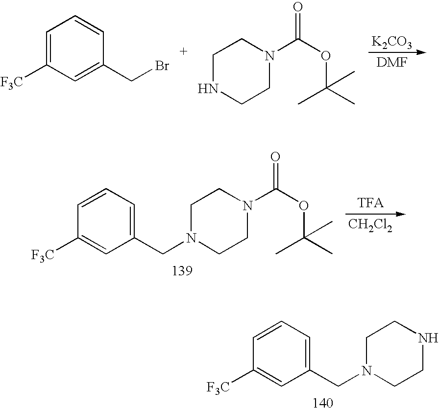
[K2CO3].C1=C([F3C])C=C(CBr)C=C1.C1NCCN(C(OC(C)(C)C)=O)C1.C1=CC=C(CN2CCN(C(OC(C)(C)C)=O)CC2)C=C1[F3C].[CH2Cl2].C1=CC=C(CN2CCNCC2)C=C1[F3C]
